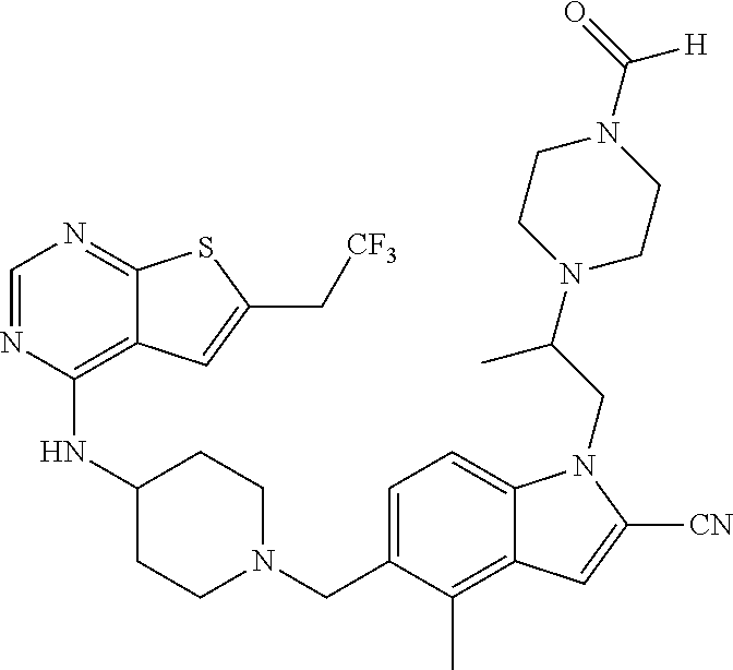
C1=NC(NC2CCN(CC3=CC=C4C(=C3C)C=C([CN])N4CC(N3CCN(C(=O)[H])CC3)C)CC2)=C2C(=N1)SC(C[CF3])=C2
